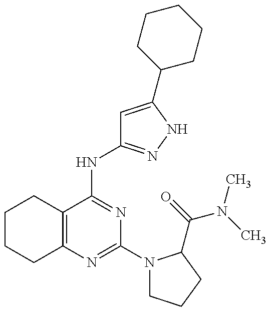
C12=C(C(NC3=NNC(C4CCCCC4)=C3)=NC(N3CCCC3C(=O)N(C)C)=N1)CCCC2
